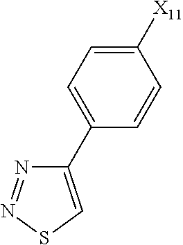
C1([X11])=CC=C(C2=CSN=N2)C=C1
